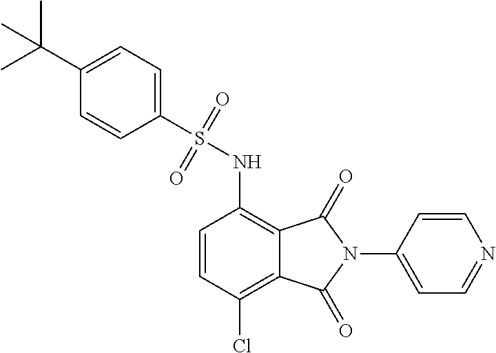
C1(S(NC2=C3C(=C(Cl)C=C2)C(=O)N(C2=CC=NC=C2)C3=O)(=O)=O)=CC=C(C(C)(C)C)C=C1
